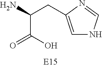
C1=C(CC(N)C(O)=O)N=CN1
